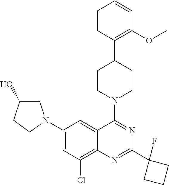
C12=C(Cl)C=C(N3CC(O)CC3)C=C1C(N1CCC(C3=C(OC)C=CC=C3)CC1)=NC(C1(F)CCC1)=N2
